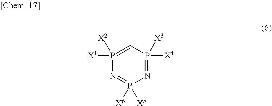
P1([X1])([X2])=CP([X4])([X3])=NP([X6])([X5])=N1
